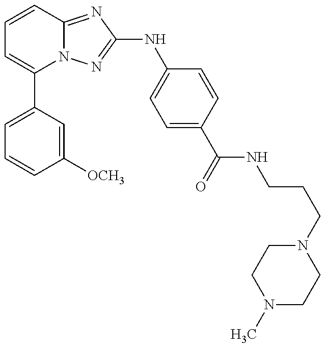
C1(C2=CC=CC([OCH3])=C2)=CC=CC2=NC(NC3=CC=C(C(NCCCN4CCN(C)CC4)=O)C=C3)=NN12
